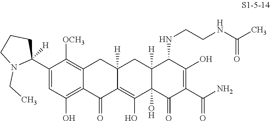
C1([OCH3])=C2CC3([H])CC4([H])C(NCCNC(C)=O)C(O)=C(C(=O)N)C(=O)C4(O)C(O)=C3C(=O)C2=C(O)C=C1C1([H])CCCN1CC
